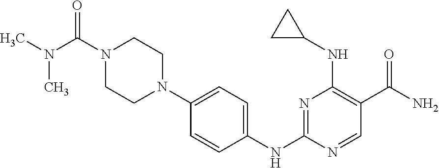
N1=C(NC2=CC=C(N3CCN(C(N(C)C)=O)CC3)C=C2)N=CC(C(N)=O)=C1NC1CC1
